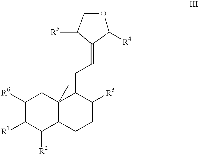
C1([R6])C([R1])C([R2])C2C(C)(C1)C(CC=C1C([R4])OCC1[R5])C([R3])CC2
